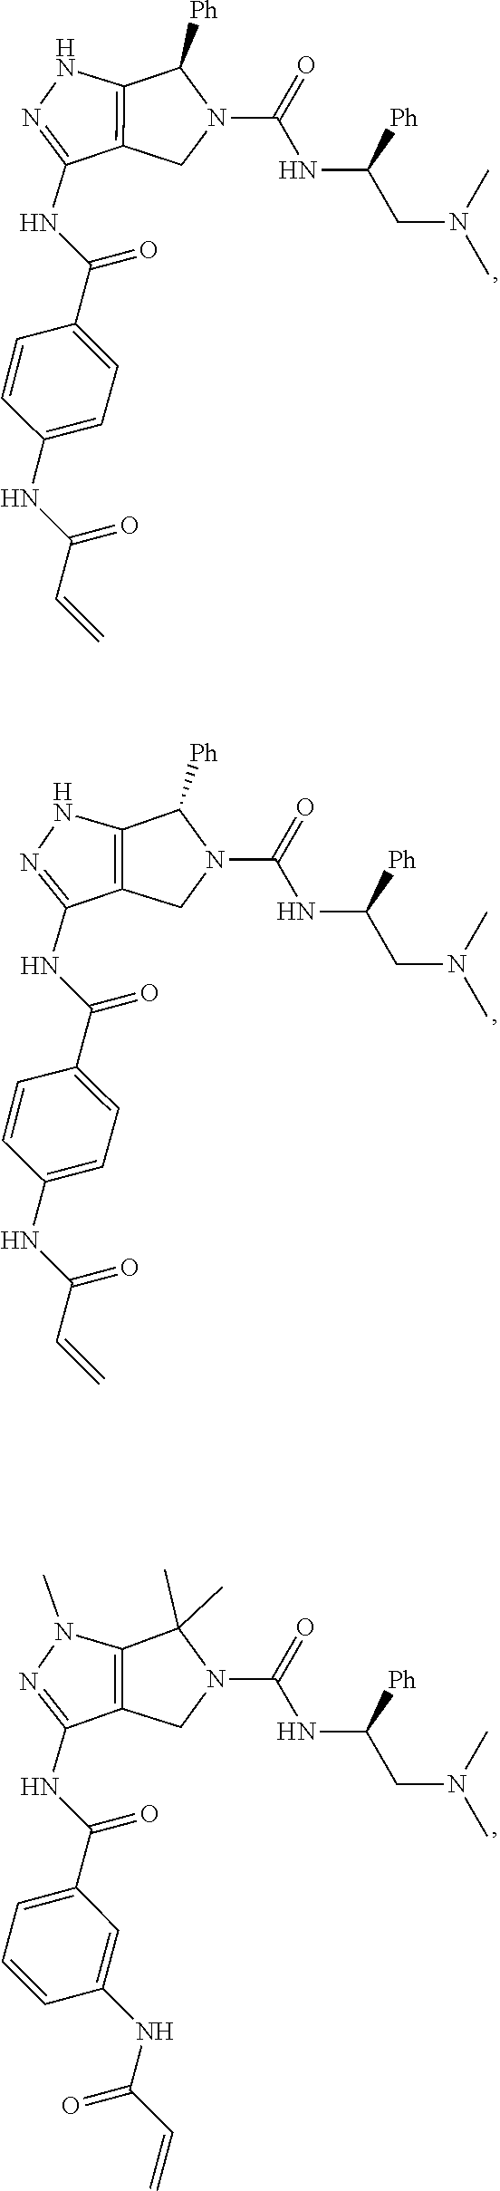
CN(C)CC(NC(N1C(C)(C)C2=C(C(NC(C3=CC=CC(NC(C=C)=O)=C3)=O)=NN2C)C1)=O)[Ph].N(C)(CC(NC(N1C([Ph])C2=C(C(NC(C3=CC=C(NC(C=C)=O)C=C3)=O)=NN2)C1)=O)[Ph])C.C1(NC(C=C)=O)=CC=C(C(NC2=NNC3=C2CN(C(NC(CN(C)C)[Ph])=O)C3[Ph])=O)C=C1
